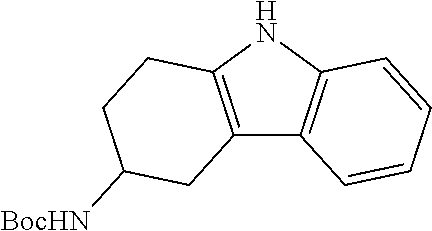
C12=C(NC3=C1C=CC=C3)CCC([BocHN])C2
